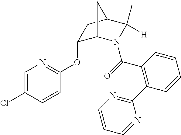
C1=C(Cl)C=CC(OC2C3N(C(=O)C4=C(C5=NC=CC=N5)C=CC=C4)C([H])(C)C(C2)C3)=N1
